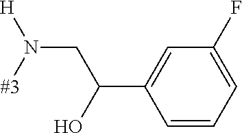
C(N([#3])[H])C(C1=CC(F)=CC=C1)O
